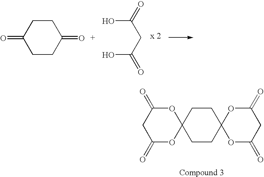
C1CC(=O)CCC1=O.OC(CC(O)=O)=O.C1(=O)OC2(OC(=O)C1)CCC1(CC2)OC(=O)CC(=O)O1
